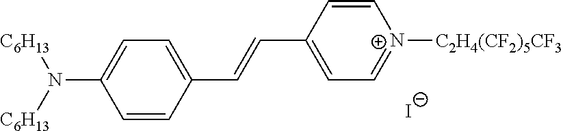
C1=CC(C=CC2=CC=[N+]([C2H4(CF2)5CF3])C=C2)=CC=C1N([C6H13])[C6H13].[I-]
